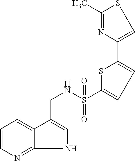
C1=CN=C2NC=C(CNS(=O)(=O)C3=CC=C(C4=CSC(C)=N4)S3)C2=C1
